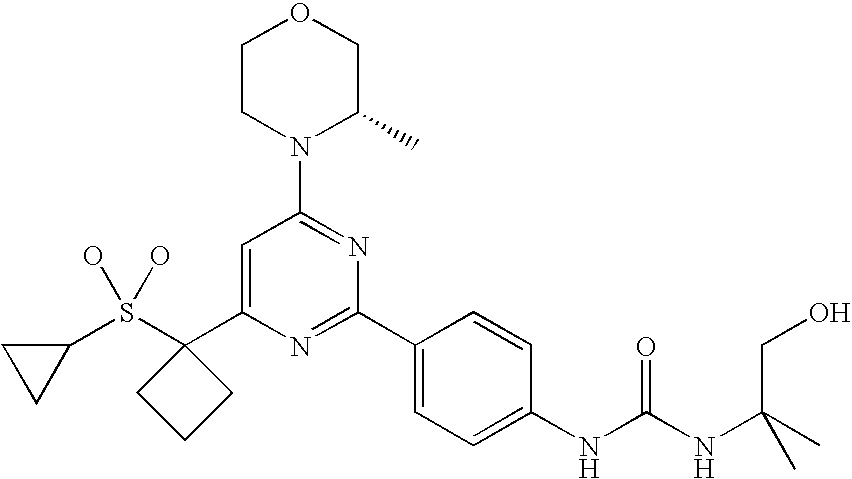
C1(S(C2(C3=CC(N4C(C)COCC4)=NC(C4=CC=C(NC(NC(CO)(C)C)=O)C=C4)=N3)CCC2)(O)O)CC1
